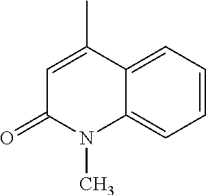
C1=CC=C2C(=C1)N(C)C(=O)C=C2C
